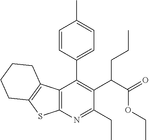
C12=C(N=C(CC)C(C(C(=O)OCC)CCC)=C1C1=CC=C(C)C=C1)SC1=C2CCCC1
